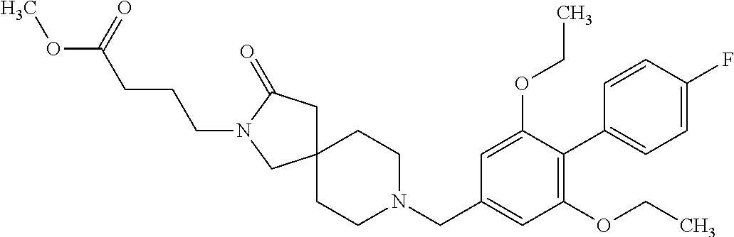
C12(CC(=O)N(CCCC(OC)=O)C1)CCN(CC1=CC(OCC)=C(C3=CC=C(F)C=C3)C(OCC)=C1)CC2
